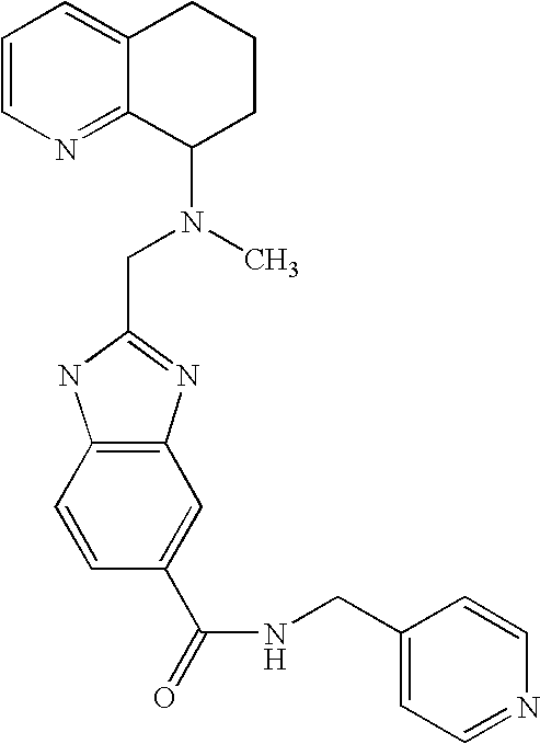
C1=CN=C2C(=C1)CCCC2N(C)CC1=NC2=C(N1)C=CC(C(=O)NCC1=CC=NC=C1)=C2
